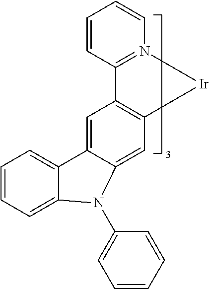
C1=C2C(=CC3=C1[Ir]N1=C3C=CC=C1)C1=CC=CC=C1N2C1=CC=CC=C1
